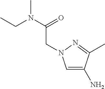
C1=C(N)C(C)=NN1CC(=O)N(C)CC
